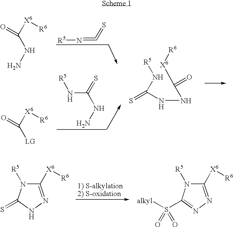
[R5]N=C=S.N(C(=S)NN)[R5].[X6](C(NN)=O)[R6].[LG]C([X6][R6])=O.[R5]NC(=S)NNC([X6][R6])=O.C1([X6][R6])=NNC(=S)N1[R5].C1([X6][R6])=NN=C(S([alkyl])(=O)=O)N1[R5]
